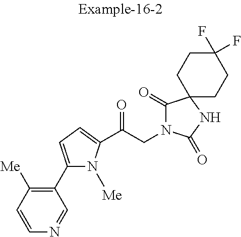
C1=CC([Me])=C(C2=CC=C(C(CN3C(=O)C4(NC3=O)CCC(F)(F)CC4)=O)N2[Me])C=N1
